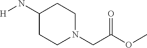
C1(N[H])CCN(CC(OC)=O)CC1
